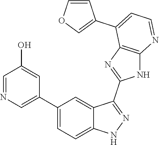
C1(C2=CC=C3C(=C2)C(C2=NC4=C(N2)N=CC=C4C2=COC=C2)=NN3)=CN=CC(O)=C1
